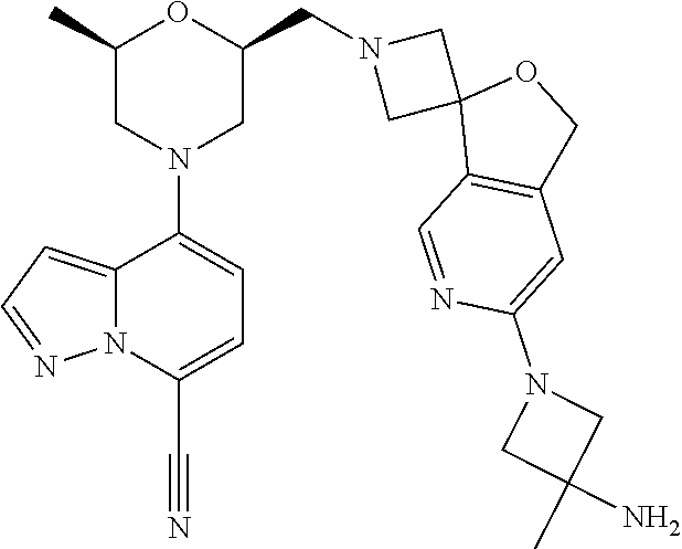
C1(C)CN(C2=CC=C(C#N)N3C2=CC=N3)CC(CN2CC3(C2)C2=C(CO3)C=C(N3CC(C)(N)C3)N=C2)O1
